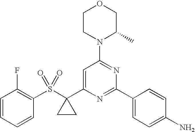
C1=CC=CC(S(C2(C3=CC(N4C(C)COCC4)=NC(C4=CC=C(N)C=C4)=N3)CC2)(=O)=O)=C1F
